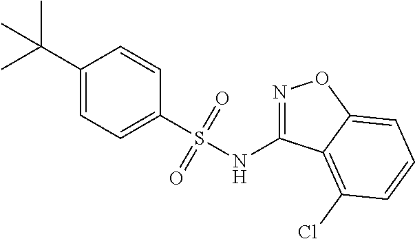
C1(C(C)(C)C)=CC=C(S(NC2=NOC3=CC=CC(Cl)=C23)(=O)=O)C=C1
